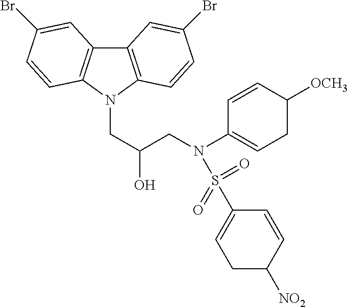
C12=C(N(CC(CN(C3=CCC([OCH3])C=C3)S(=O)(C3=CCC([NO2])C=C3)=O)O)C3=C1C=C(Br)C=C3)C=CC(Br)=C2
